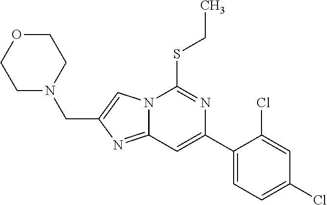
C1(C2=CC3=NC(CN4CCOCC4)=CN3C(SCC)=N2)=CC=C(Cl)C=C1Cl
